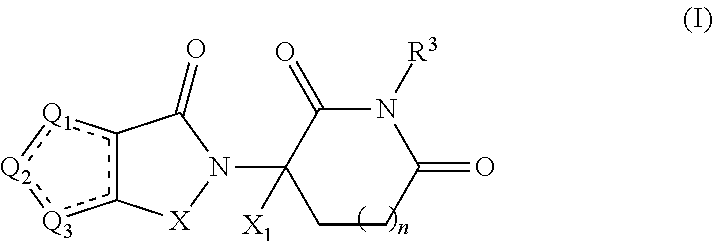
c12c([Q3]:[Q2]:[Q1]1)[X]N(C1([X1])CCC(=O)N([R3])C1=O)C2=O
